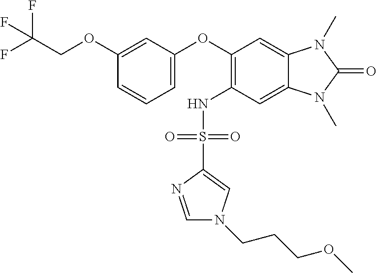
C(COC1=CC(OC2=C(NS(C3=CN(CCCOC)C=N3)(=O)=O)C=C3C(=C2)N(C)C(=O)N3C)=CC=C1)(F)(F)F
